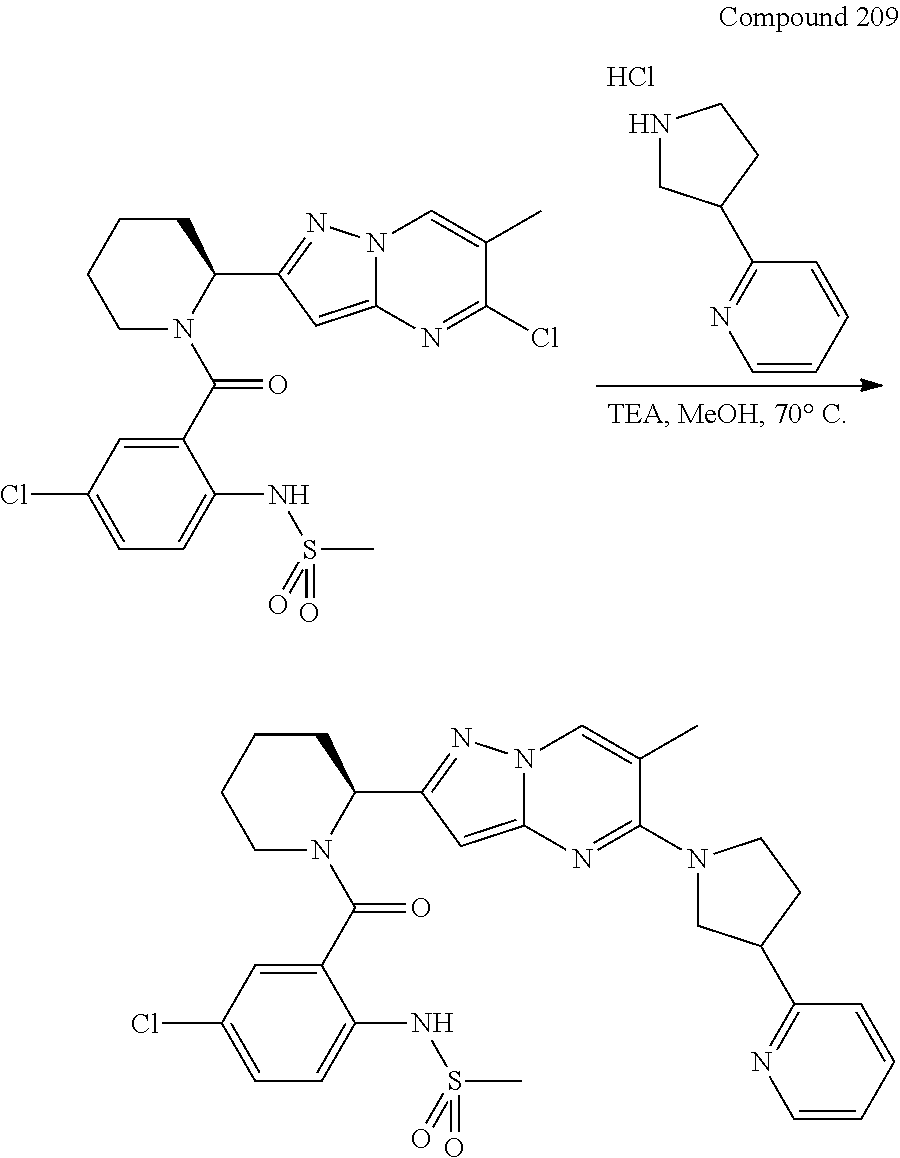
N1CC(C2=NC=CC=C2)CC1.Cl.C1(C(N2C(C3=NN4C(=C3)N=C(Cl)C(C)=C4)CCCC2)=O)=CC(Cl)=CC=C1NS(C)(=O)=O.C1(C(N2C(C3=NN4C(=C3)N=C(N3CC(C5=NC=CC=C5)CC3)C(C)=C4)CCCC2)=O)=CC(Cl)=CC=C1NS(C)(=O)=O
